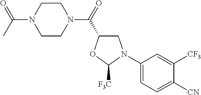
C1(N2CC(C(=O)N3CCN(C(C)=O)CC3)OC2[F3C])=CC=C([CN])C([CF3])=C1
